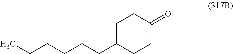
C1C(CCCCCC)CCC(=O)C1
